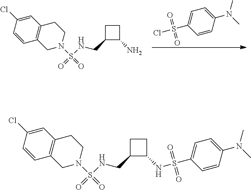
C1=CC(Cl)=CC2=C1CN(S(NCC1C(N)CC1)(=O)=O)CC2.C1=CC(N(C)C)=CC=C1S(=O)(=O)Cl.C1=CC(Cl)=CC2=C1CN(S(NCC1C(NS(=O)(=O)C3=CC=C(N(C)C)C=C3)CC1)(=O)=O)CC2
